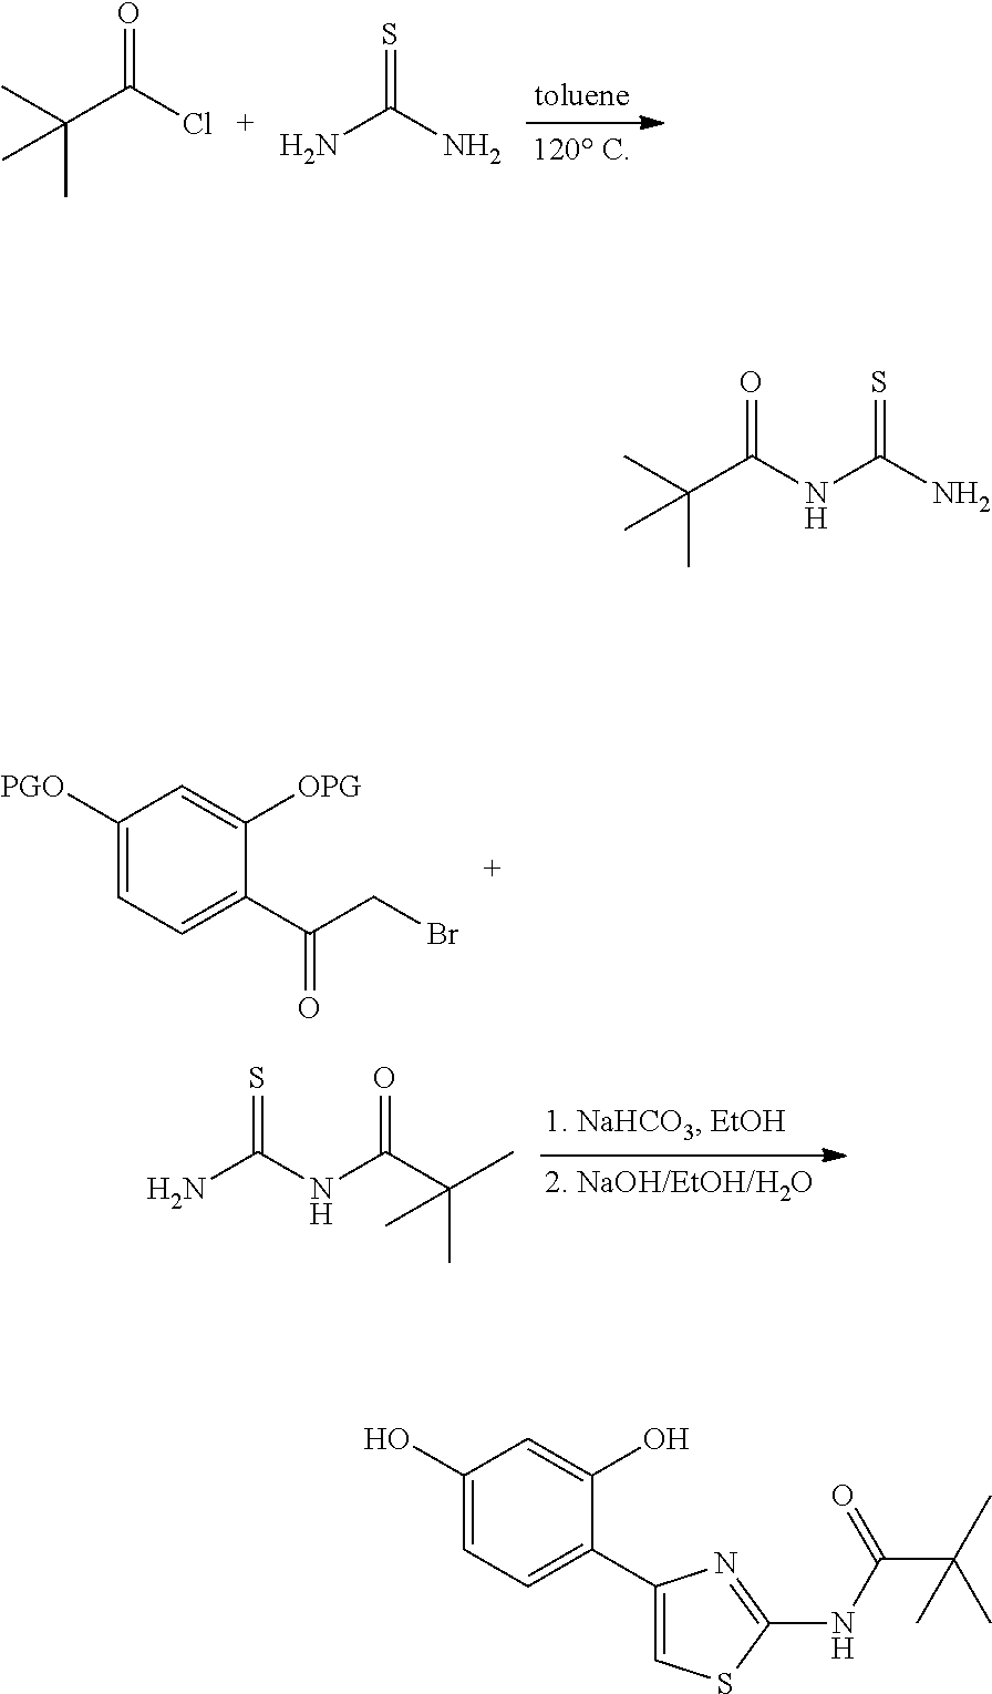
CC(C(Cl)=O)(C)C.NC(N)=S.C1([PGO])=CC=C(C(CBr)=O)C([OPG])=C1.NC(NC(C(C)(C)C)=O)=S.CC(C(NC(N)=S)=O)(C)C.C1(O)=CC=C(C2=CSC(NC(C(C)(C)C)=O)=N2)C(O)=C1
